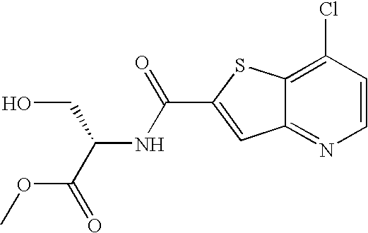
C12=NC=CC(Cl)=C1SC(C(NC(C(OC)=O)CO)=O)=C2
